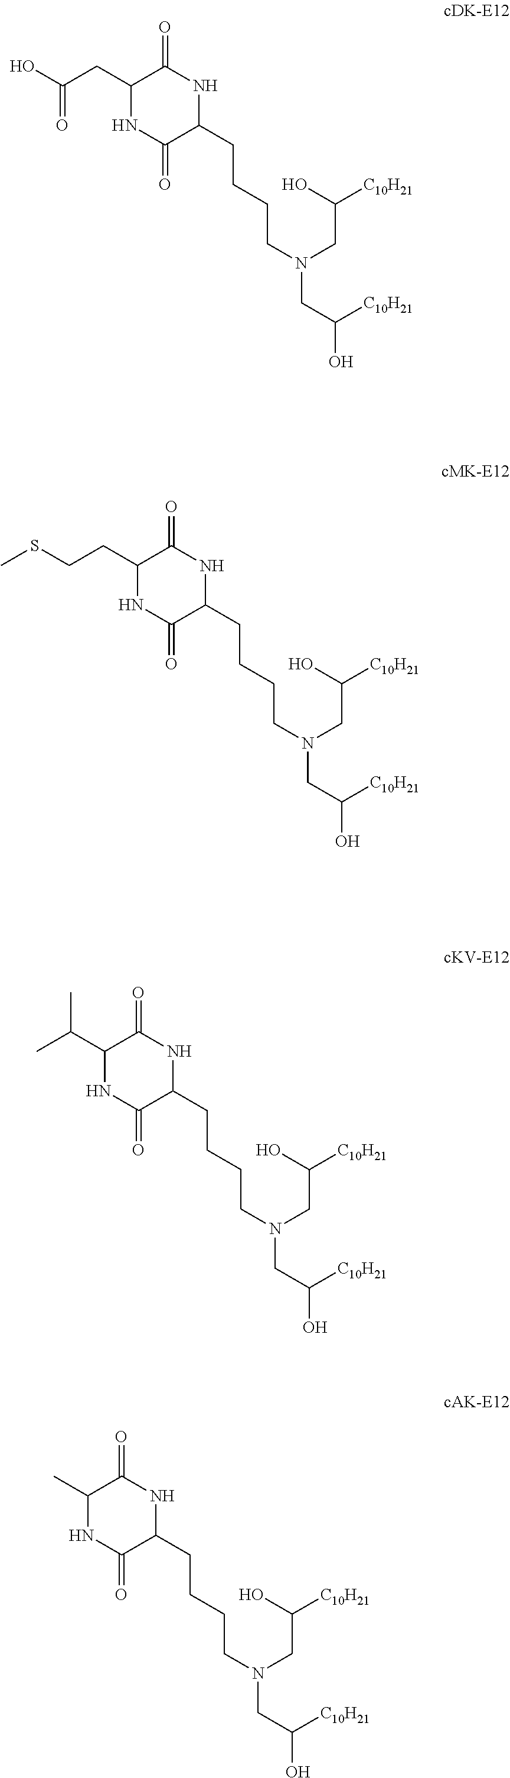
C1(CC(=O)O)NC(=O)C(CCCCN(CC(O)[C10H21])CC(O)[C10H21])NC1=O.C1(CCSC)NC(=O)C(CCCCN(CC(O)[C10H21])CC(O)[C10H21])NC1=O.C1(C(C)C)NC(=O)C(CCCCN(CC(O)[C10H21])CC(O)[C10H21])NC1=O.C1(C)NC(=O)C(CCCCN(CC(O)[C10H21])CC(O)[C10H21])NC1=O
